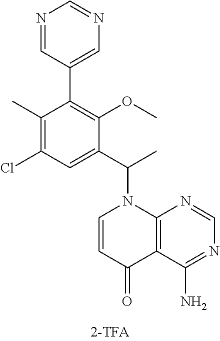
N1=CC(C2=C(OC)C(C(C)N3C=CC(=O)C4=C3N=CN=C4N)=CC(Cl)=C2C)=CN=C1
